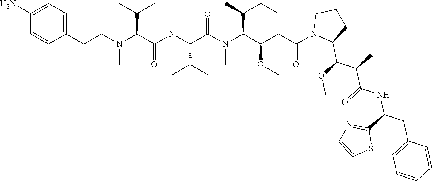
C1(CCN(C(C(NC(C(N(C(C(CC(N2C(C(C(C(NC(C3=NC=CS3)CC3=CC=CC=C3)=O)C)OC)CCC2)=O)OC)C(CC)C)C)=O)C(C)C)=O)C(C)C)C)=CC=C(N)C=C1
